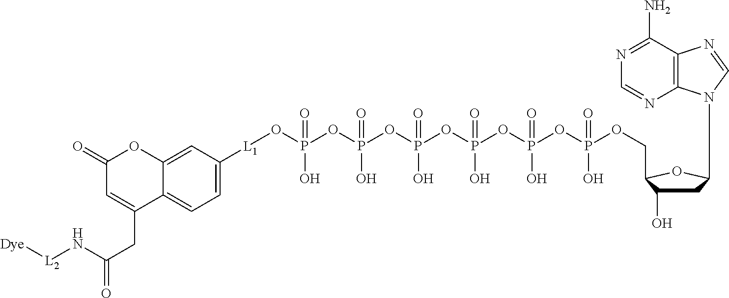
C1C(O)C(COP(OP(OP(OP(OP(OP(O[L1]C2=CC=C3C(=C2)OC(=O)C=C3CC(N[L2][Dye])=O)(O)=O)(=O)O)(=O)O)(=O)O)(=O)O)(=O)O)OC1N1C2=C(C(N)=NC=N2)N=C1
